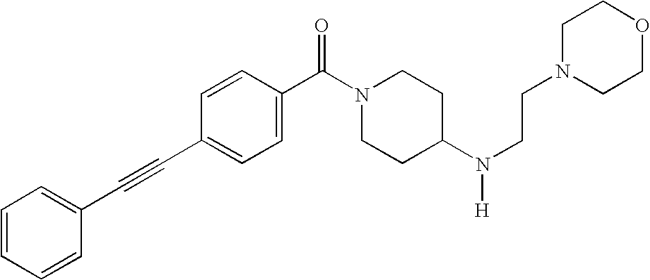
C1=CC=CC(C#CC2=CC=C(C(N3CCC(N(CCN4CCOCC4)[H])CC3)=O)C=C2)=C1
